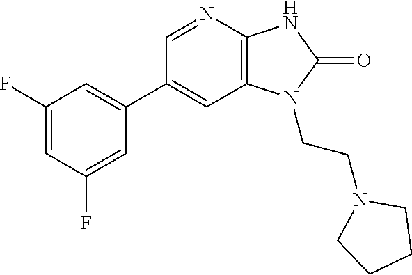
C1(C2=CC(F)=CC(F)=C2)=CC2=C(N=C1)NC(=O)N2CCN1CCCC1
